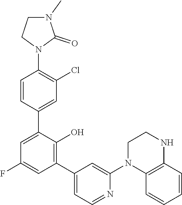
C1N(C)C(=O)N(C2=C(Cl)C=C(C3=CC(F)=CC(C4=CC=NC(N5CCNC6=C5C=CC=C6)=C4)=C3O)C=C2)C1
